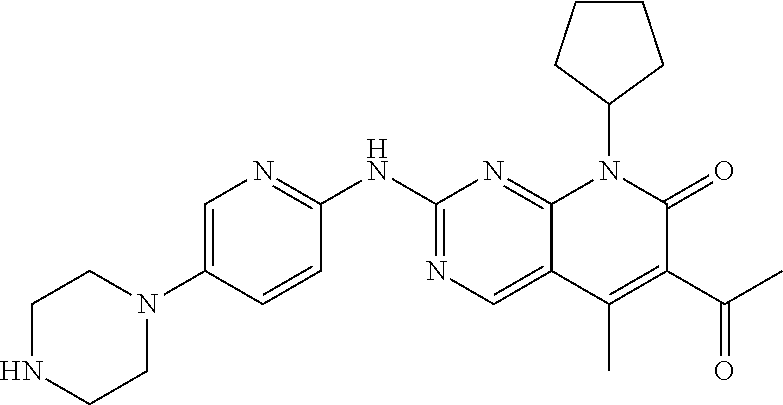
C1CNCCN1C1=CN=C(NC2=NC=C3C(=N2)N(C2CCCC2)C(=O)C(C(C)=O)=C3C)C=C1
